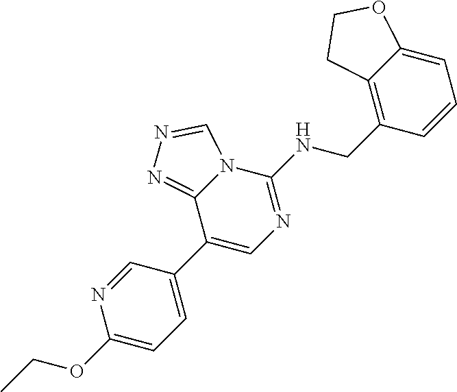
C1(C2=CN=C(NCC3=C4C(=CC=C3)OCC4)N3C2=NN=C3)=CC=C(OCC)N=C1
